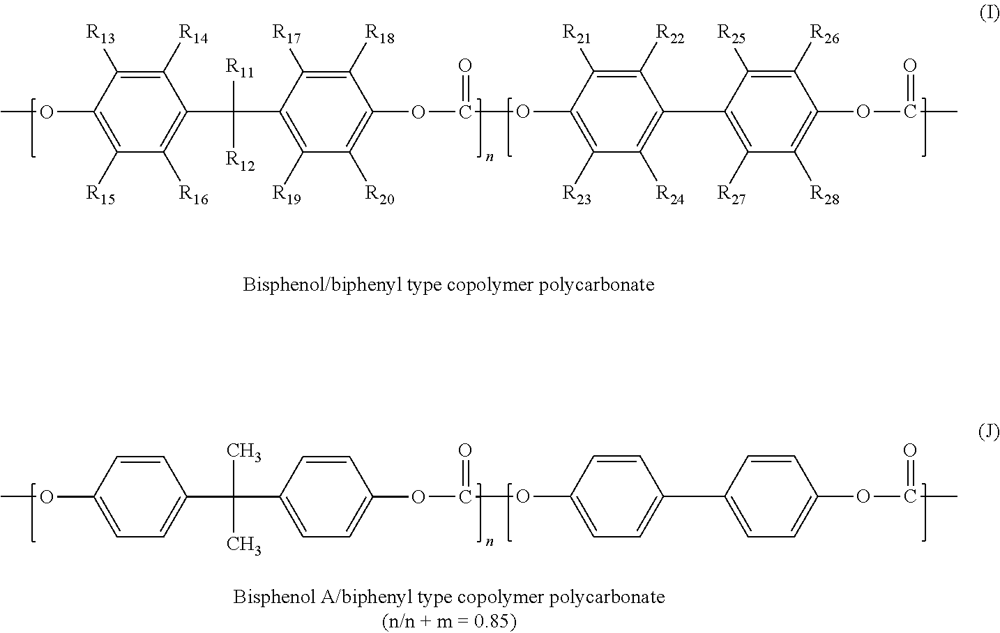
COC1=C([R15])C([R16])=C(C([R11])([R12])C2=C([R19])C([R20])=C(OC(=O)OC3=C([R23])C([R24])=C(C4=C([R27])C([R28])=C(OC(=O)C)C([R26])=C4[R25])C([R22])=C3[R21])C([R18])=C2[R17])C([R14])=C1[R13].COC1=CC=C(C(C)(C)C2=CC=C(OC(=O)OC3=CC=C(C4=CC=C(OC(=O)C)C=C4)C=C3)C=C2)C=C1
